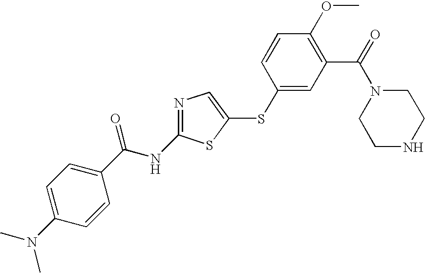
C1=C(N(C)C)C=CC(C(NC2=NC=C(SC3=CC(C(=O)N4CCNCC4)=C(OC)C=C3)S2)=O)=C1
